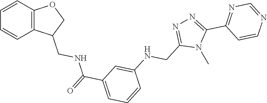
C1=CC=C(C(=O)NCC2C3=C(C=CC=C3)OC2)C=C1NCC1=NN=C(C2=NC=NC=C2)N1C
